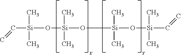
C[Si](C=C)(C)O[Si](C)(C)O[Si](C)(C)O[Si](C)(C)C=C.[Y].[X]
